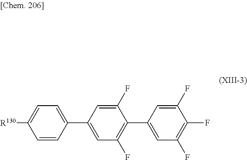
C1=CC(C2=CC(F)=C(C3=CC(F)=C(F)C(F)=C3)C(F)=C2)=CC=C1[R130]
